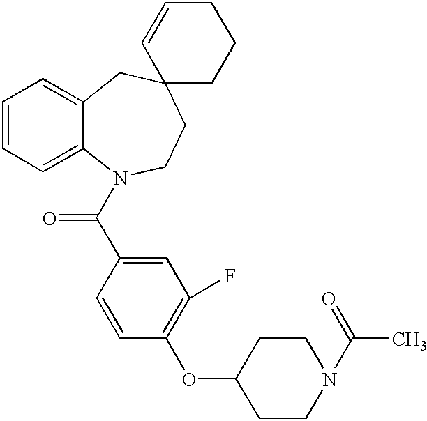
C1=CC=C2C(=C1)CC1(CCN2C(C2=CC(F)=C(OC3CCN(C(=O)C)CC3)C=C2)=O)CCCC=C1
